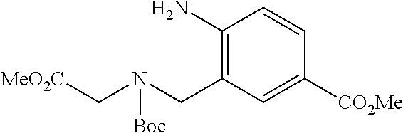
C1(N)=C(CN(C[MeO2C])[Boc])C=C([CO2Me])C=C1
